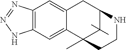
C12=C(C=C3C(=C1)CC1NCCC3(C)C1(C)C)NN=N2
